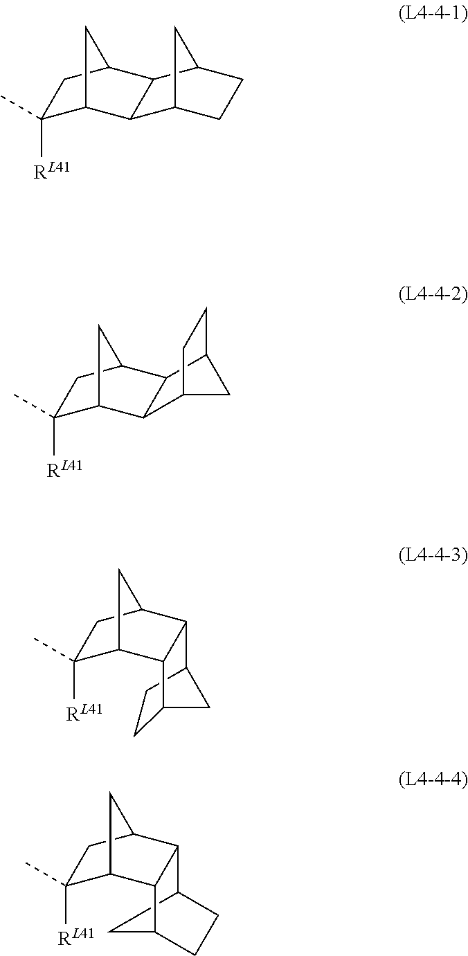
C1(C)([RL41])C2CC(C1)C1C2C2CCC1C2.C1(C)([RL41])C2CC(C1)C1C2C2CC1CC2.C1(C)([RL41])C2CC(C1)C1C2C2CCC1C2.C12CC(C3C4C(C)([RL41])CC(C4)C13)CC2
